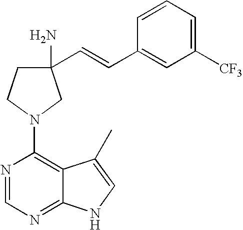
C1(C=CC2=CC([CF3])=CC=C2)(N)CCN(C2=C3C(=NC=N2)NC=C3C)C1
